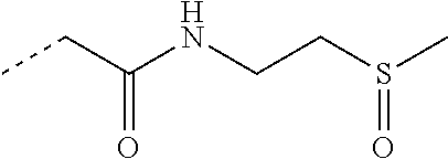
CCC(=O)NCCS(C)=O
